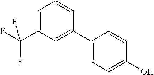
C1=C(C(F)(F)F)C=C(C2=CC=C(O)C=C2)C=C1
